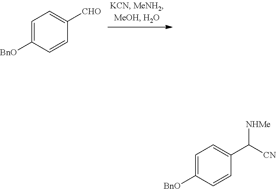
C1=C([BnO])C=CC([CHO])=C1.C1=C([BnO])C=CC(C([CN])[NHMe])=C1
